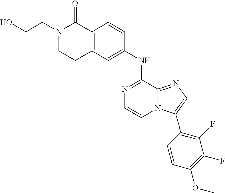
C12=C(C=C(NC3=NC=CN4C3=NC=C4C3=C(F)C(F)=C(OC)C=C3)C=C1)CCN(CCO)C2=O
